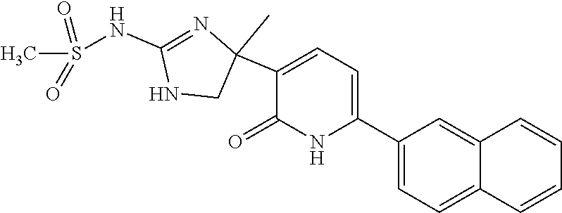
C1(C2=CC=C(C3(C)CNC(NS(C)(=O)=O)=N3)C(=O)N2)=CC=C2C(=C1)C=CC=C2
